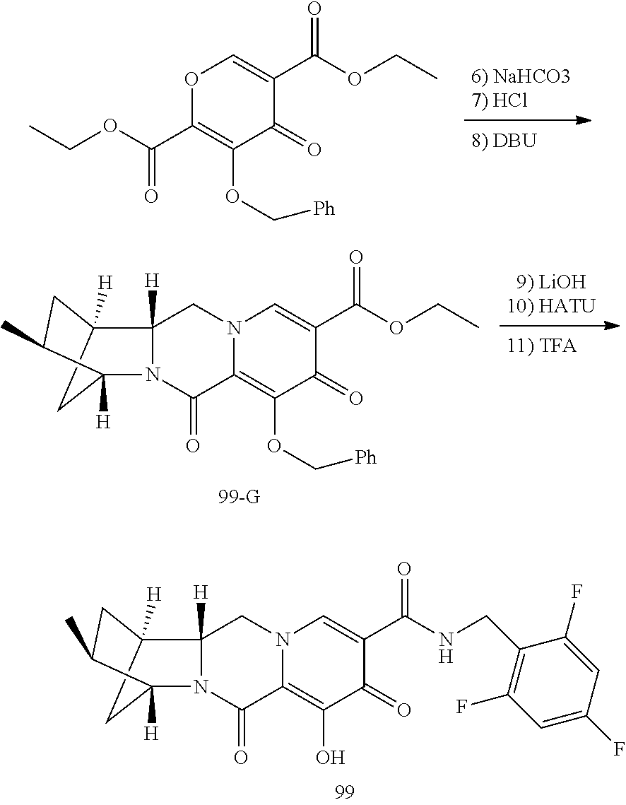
C(C1=C(OC[Ph])C(=O)C(C(OCC)=O)=CO1)(=O)OCC.[H]C12CN3C(=C(OC[Ph])C(=O)C(C(OCC)=O)=C3)C(=O)N1C1([H])CC2([H])CC1C.[H]C12CN3C(=C(O)C(=O)C(C(NCC4=C(F)C=C(F)C=C4F)=O)=C3)C(=O)N1C1([H])CC2([H])CC1C
